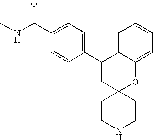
C(C1=CC=C(C2=CC3(OC4=CC=CC=C24)CCNCC3)C=C1)(NC)=O
